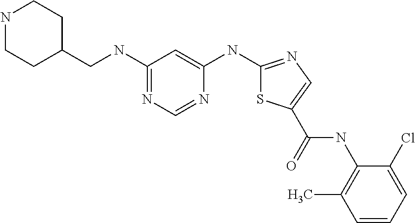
C1=CC=C(Cl)C(NC(=O)C2=CN=C(NC3=CC(NCC4CCNCC4)=NC=N3)S2)=C1C
